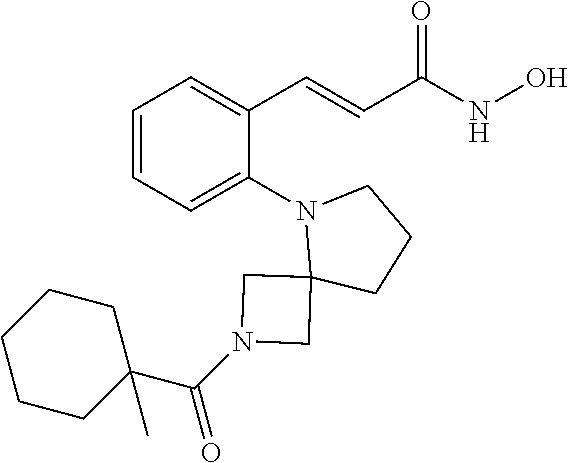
C1=CC=C(N2CCCC23CN(C(C2(C)CCCCC2)=O)C3)C(C=CC(NO)=O)=C1
